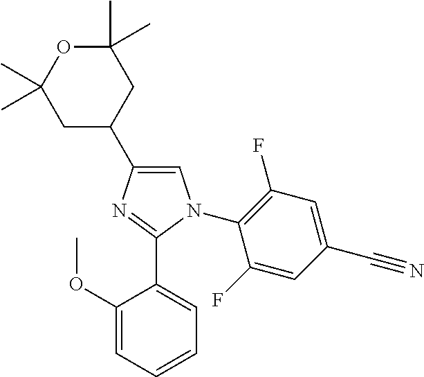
C1=C(C2CC(C)(C)OC(C)(C)C2)N=C(C2=CC=CC=C2OC)N1C1=C(F)C=C(C#N)C=C1F
